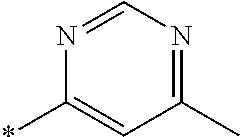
C1(C)=NC=NC(*)=C1
